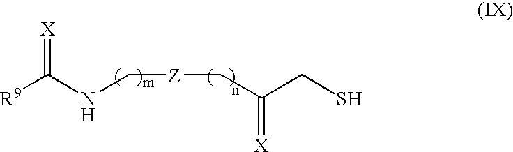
[R9]C(NC[Z]CC(CS)=[X])=[X]
